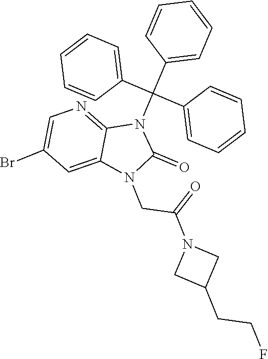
N1(C(C2=CC=CC=C2)(C2=CC=CC=C2)C2=CC=CC=C2)C2=NC=C(Br)C=C2N(CC(=O)N2CC(CCF)C2)C1=O
